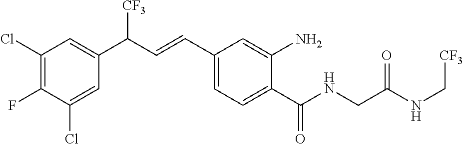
C1(Cl)=C(F)C(Cl)=CC(C(C=CC2=CC=C(C(NCC(NC[CF3])=O)=O)C(N)=C2)[CF3])=C1
